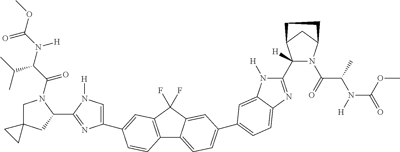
C12(CN(C(C(N(C(OC)=O)[H])C(C)C)=O)C(C3=NC(C4=CC5=C(C6=CC=C(C7=CC=C8C(=C7)N([H])C(C7([H])N(C(=O)C(C)N([H])C(OC)=O)C9CC7CC9)=N8)C=C6C5(F)F)C=C4)=CN3[H])C1)CC2
